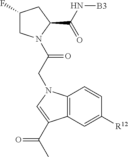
C1(F)CN(C(CN2C3=C(C=C([R12])C=C3)C(C(C)=O)=C2)=O)C(C(N[B3])=O)C1
